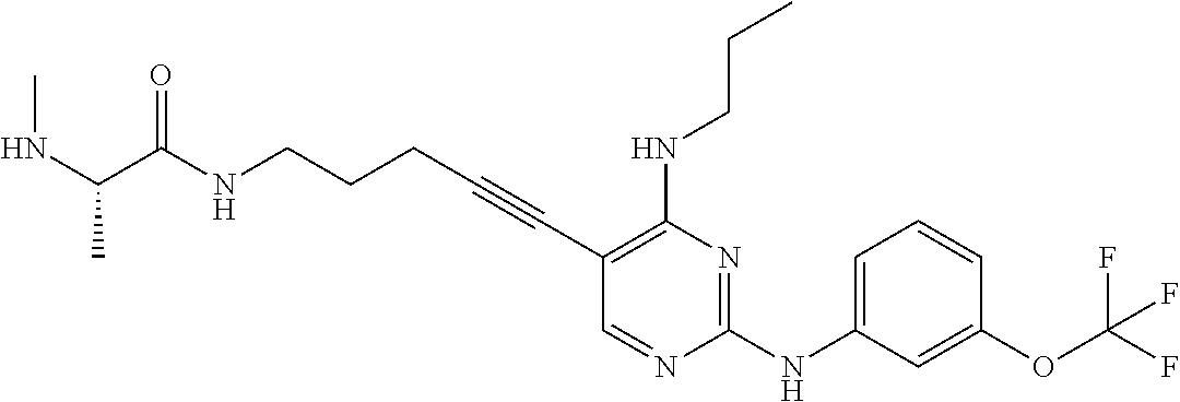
N(CCCC#CC1=C(NCCC)N=C(NC2=CC=CC(OC(F)(F)F)=C2)N=C1)C(=O)C(NC)C
